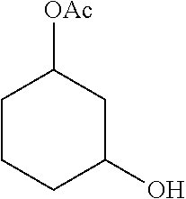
C1CCC(O)CC1[OAc]
